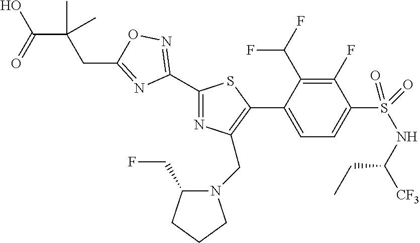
C1(F)=C(C(F)F)C(C2=C(CN3C(CF)CCC3)N=C(C3=NOC(CC(C(O)=O)(C)C)=N3)S2)=CC=C1S(=O)(NC([CF3])CC)=O
